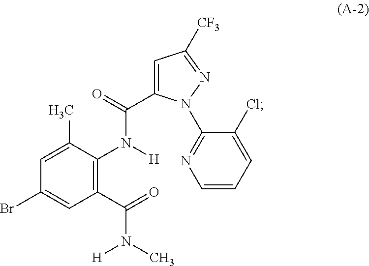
C1(C(=O)N(C)[H])=C(N([H])C(C2=CC([CF3])=NN2C2=NC=CC=C2Cl)=O)C(C)=CC(Br)=C1
